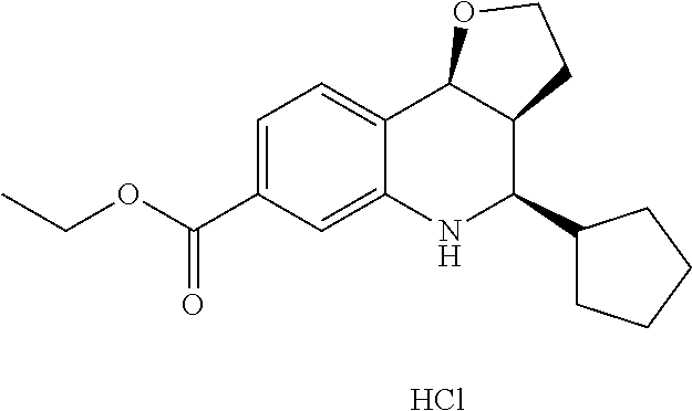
Cl.C12=CC=C(C(OCC)=O)C=C1NC(C1CCCC1)C1C2OCC1
